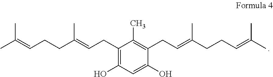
C1(O)=CC(O)=C(CC=C(CCC=C(C)C)C)C(C)=C1CC=C(CCC=C(C)C)C
